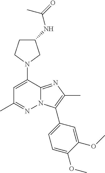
C1C(NC(=O)C)CN(C2=CC(C)=NN3C2=NC(C)=C3C2=CC=C(OC)C(OC)=C2)C1
